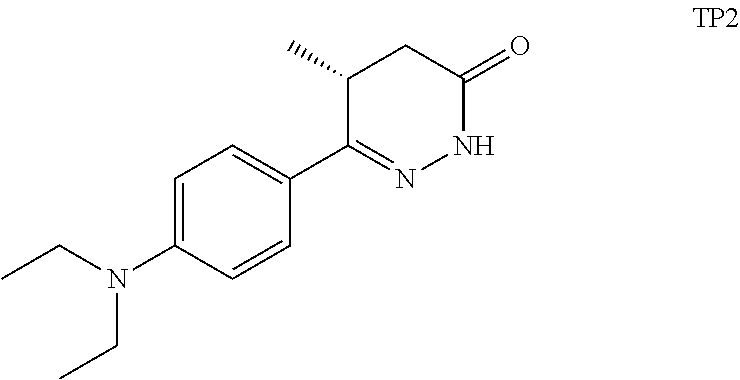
C1(C)C(C2=CC=C(N(CC)CC)C=C2)=NNC(=O)C1
